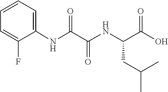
OC(C(NC(C(NC1=CC=CC=C1F)=O)=O)CC(C)C)=O
